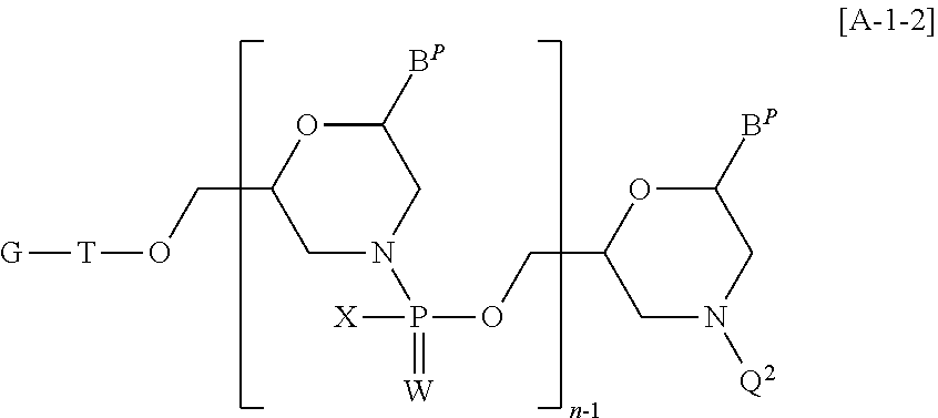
C1N([Q2])CC([BP])OC1COP([X])(N1CC([BP])OC(CO[T][G])C1)=[W]
